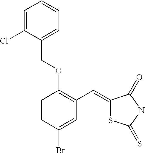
C(OC1=C(C=C2SC(=S)NC2=O)C=C(Br)C=C1)C1=CC=CC=C1Cl
